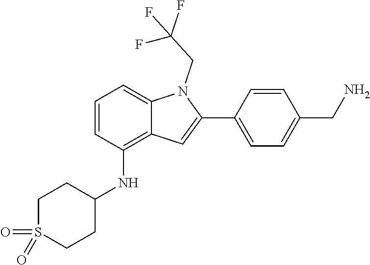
O=S1(=O)CCC(NC2=C3C(=CC=C2)N(CC(F)(F)F)C(C2=CC=C(CN)C=C2)=C3)CC1
